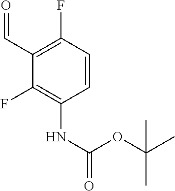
C1(C=O)=C(F)C=CC(NC(OC(C)(C)C)=O)=C1F
